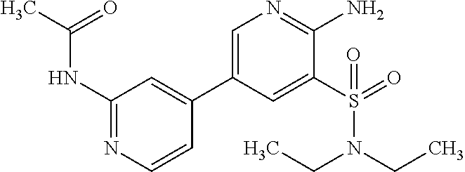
C1(NC(C)=O)=NC=CC(C2=CN=C(N)C(S(=O)(N(CC)CC)=O)=C2)=C1
